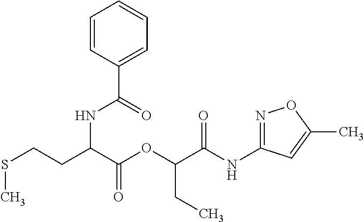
C(C(OC(C(NC1=NOC(C)=C1)=O)CC)=O)(CCSC)NC(C1=CC=CC=C1)=O
